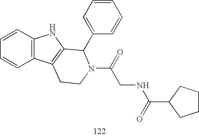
C1=CC2=C(C=C1)NC1=C2CCN(C(=O)CNC(C2CCCC2)=O)C1C1=CC=CC=C1
